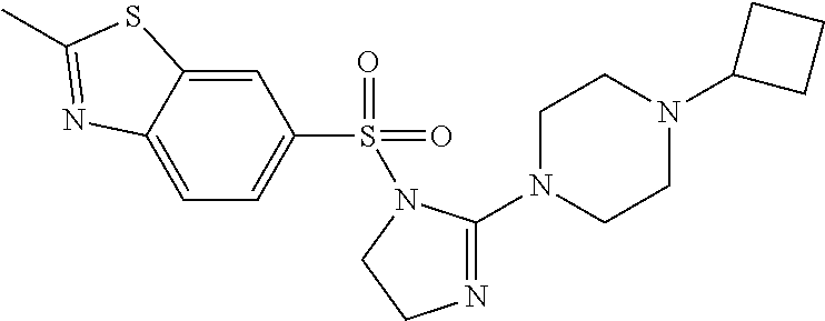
C1=C2C(=CC(S(=O)(=O)N3C(N4CCN(C5CCC5)CC4)=NCC3)=C1)SC(C)=N2
